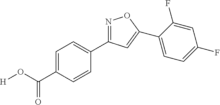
[H]OC(C1=CC=C(C2=NOC(C3=CC=C(F)C=C3F)=C2)C=C1)=O
